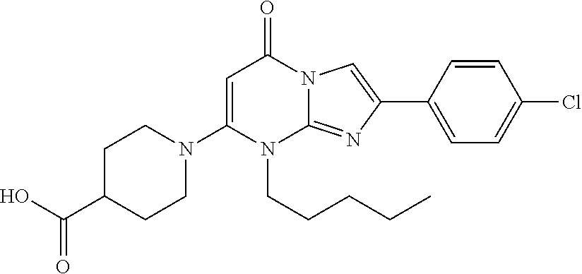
N1(CCCCC)C2=NC(C3=CC=C(Cl)C=C3)=CN2C(=O)C=C1N1CCC(C(O)=O)CC1
